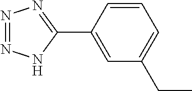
CCC1=CC=CC(C2=NN=NN2)=C1
